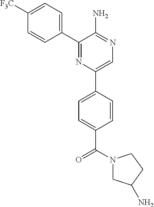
C1([F3C])=CC=C(C2=NC(C3=CC=C(C(=O)N4CC(N)CC4)C=C3)=CN=C2N)C=C1
